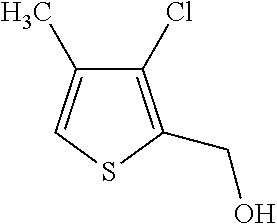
C1(Cl)=C(CO)SC=C1C
